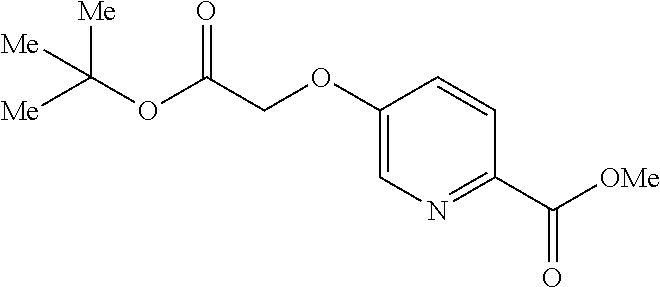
C(OC(COC1=CN=C(C(=O)[OMe])C=C1)=O)([Me])([Me])[Me]
